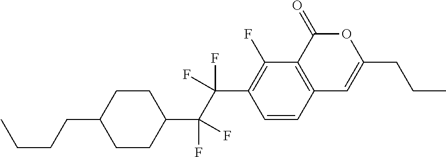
C1=CC2=C(C(F)=C1C(C(C1CCC(CCCC)CC1)(F)F)(F)F)C(=O)OC(CCC)=C2
